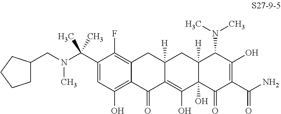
C1(C(C)(C)N(CC2CCCC2)C)=CC(O)=C2C(=C1F)CC1([H])C(=C(O)C3(O)C([H])(C1)C(N(C)C)C(O)=C(C(N)=O)C3=O)C2=O
